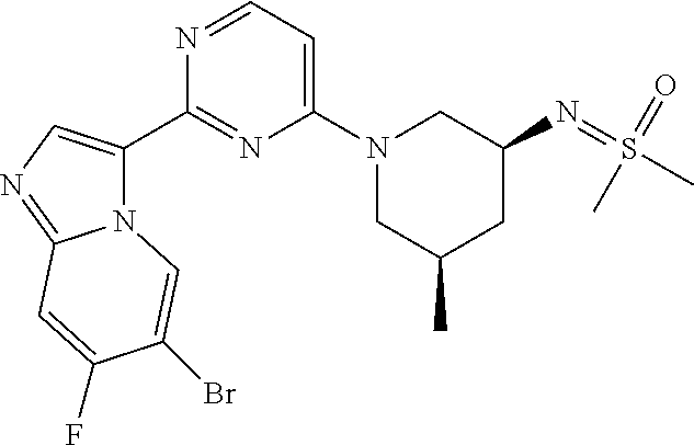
N12C(C3=NC(N4CC(C)CC(N=S(C)(=O)C)C4)=CC=N3)=CN=C1C=C(F)C(Br)=C2
